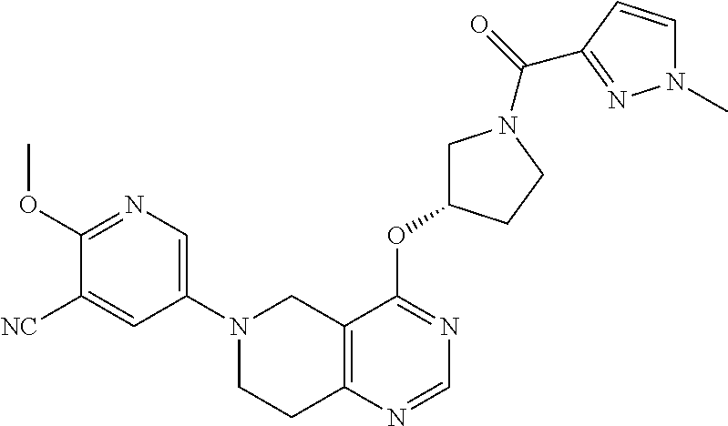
C1(N2CCC3=C(C2)C(OC2CN(C(=O)C4=NN(C)C=C4)CC2)=NC=N3)=CN=C(OC)C([NC])=C1
